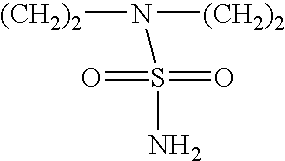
S(N)(N([(CH2)2])[(CH2)2])(=O)=O
